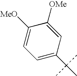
C1=C(C(C)(C)C)C=C([OMe])C([MeO])=C1
